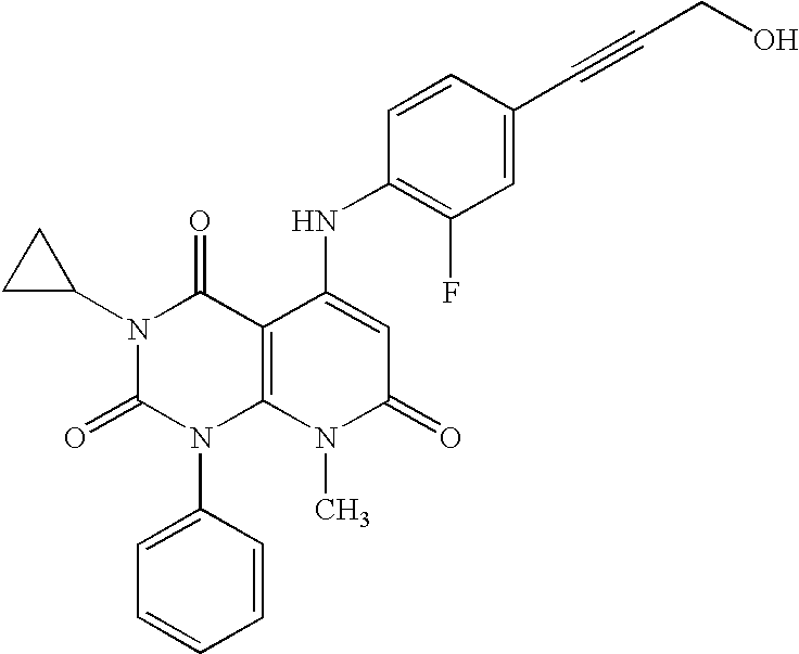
N1(C2CC2)C(=O)N(C2=CC=CC=C2)C2=C(C1=O)C(NC1=C(F)C=C(C#CCO)C=C1)=CC(=O)N2C
